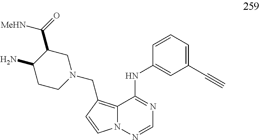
C1(C#C)=CC=CC(NC2=NC=NN3C2=C(CN2CC(C(=O)[MeHN])C(N)CC2)C=C3)=C1
